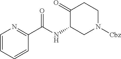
C1=CC=CC(C(NC2CN([Cbz])CCC2=O)=O)=N1
